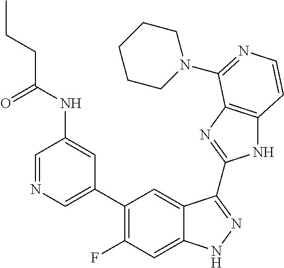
C1=C(C2=C(F)C=C3C(=C2)C(C2=NC4=C(N2)C=CN=C4N2CCCCC2)=NN3)C=C(NC(CCC)=O)C=N1
